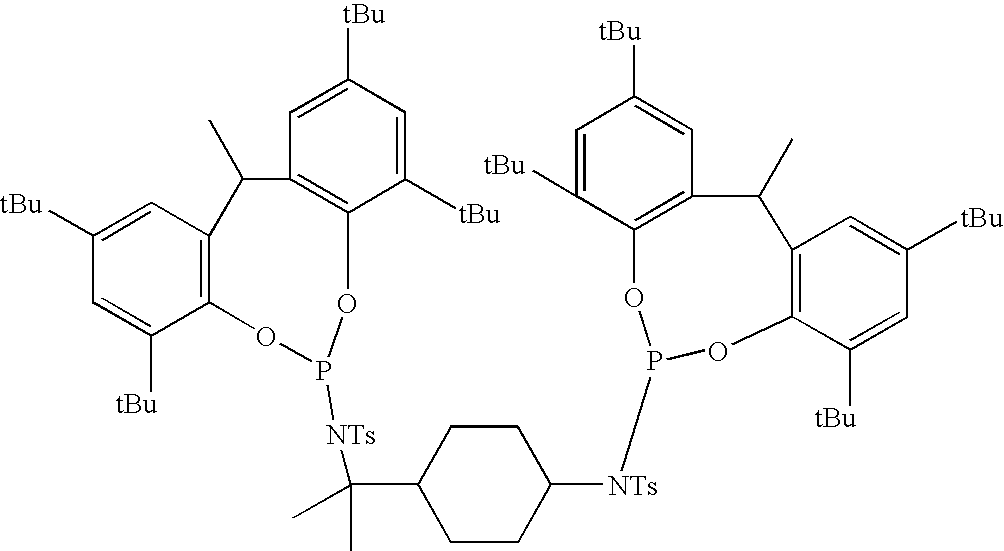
C1([tBu])=CC2=C(C([tBu])=C1)OP([NTs]C(C1CCC([NTs]P3OC4=C(C=C([tBu])C=C4[tBu])C(C)C4=C(C([tBu])=CC([tBu])=C4)O3)CC1)(C)C)OC1=C(C=C([tBu])C=C1[tBu])C2C
